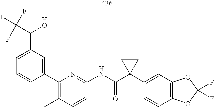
C1=C(C(O)C(F)(F)F)C=C(C2=C(C)C=CC(NC(C3(C4=CC5=C(C=C4)OC(F)(F)O5)CC3)=O)=N2)C=C1
